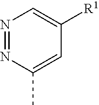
N1=NC(C)=CC([R1])=C1
